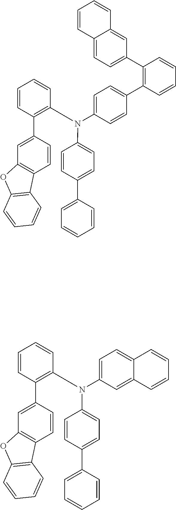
C1=CC(C2=CC3=C(C=C2)C2=C(O3)C=CC=C2)=C(N(C2=CC=C(C3=C(C4=CC=C5C(=C4)C=CC=C5)C=CC=C3)C=C2)C2=CC=C(C3=CC=CC=C3)C=C2)C=C1.C1=CC(C2=CC3=C(C=C2)C2=C(O3)C=CC=C2)=C(N(C2=CC=C3C(=C2)C=CC=C3)C2=CC=C(C3=CC=CC=C3)C=C2)C=C1
